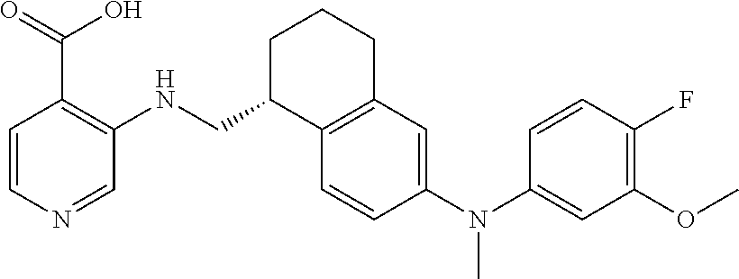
C1(F)=C(OC)C=C(N(C2=CC3=C(C=C2)C(CNC2=C(C(=O)O)C=CN=C2)CCC3)C)C=C1
